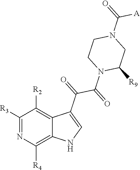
C1([R3])=NC([R4])=C2C(=C1[R2])C(C(=O)C(=O)N1CCN(C(=O)[A])CC1[R9])=CN2
